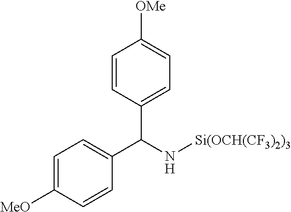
C1=C([MeO])C=CC(C(N[Si(OCH(CF3)2)3])C2=CC=C([OMe])C=C2)=C1
